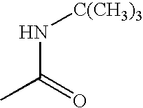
N(C(=O)C)[C(CH3)3]
